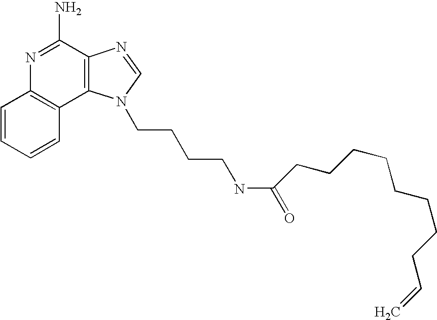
C1=CC=CC2=C1N=C(N)C1=C2N(CCCCNC(CCCCCCCCC=C)=O)C=N1
